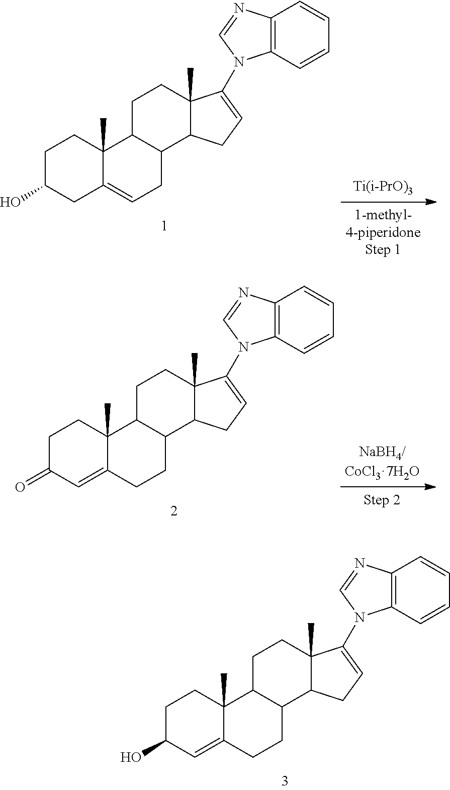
C1C(O)CC2=CCC3C(C2(C)C1)CCC1(C)C3CC=C1N1C2=C(N=C1)C=CC=C2.C1C(=O)C=C2C(C)(C1)C1C(CC2)C2C(C)(CC1)C(N1C3=C(N=C1)C=CC=C3)=CC2.C1C(O)C=C2C(C)(C1)C1C(CC2)C2C(C)(CC1)C(N1C3=C(N=C1)C=CC=C3)=CC2
